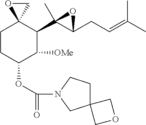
C1CC(OC(=O)N2CC3(CC2)COC3)C([OMe])C(C2(C)C(CC=C(C)C)O2)C12OC2
